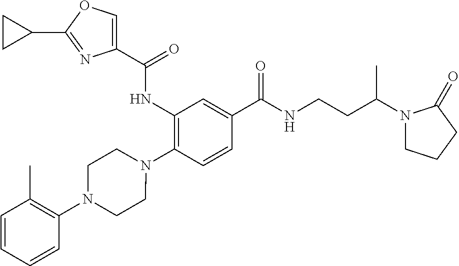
C1(NC(=O)C2=COC(C3CC3)=N2)=C(N2CCN(C3=C(C)C=CC=C3)CC2)C=CC(C(NCCC(N2CCCC2=O)C)=O)=C1
